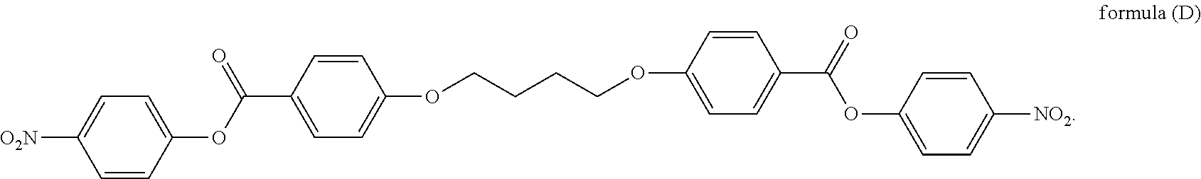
C1=CC(OC(C2=CC=C(OCCCCOC3=CC=C(C(=O)OC4=CC=C([NO2])C=C4)C=C3)C=C2)=O)=CC=C1[O2N]
